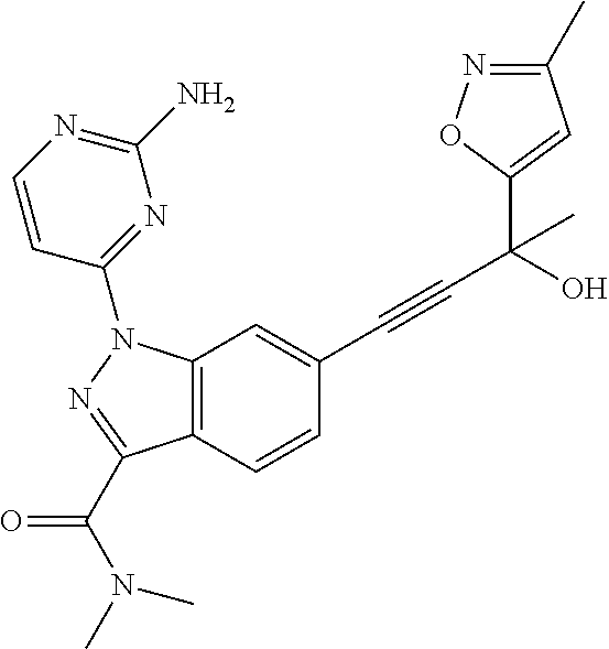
C12=C(C=C(C#CC(C3=CC(C)=NO3)(C)O)C=C1)N(C1=NC(N)=NC=C1)N=C2C(N(C)C)=O
